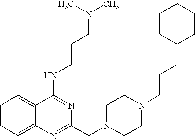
C1=CC=C2C(=C1)C(NCCCN(C)C)=NC(CN1CCN(CCCC3CCCCC3)CC1)=N2
